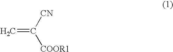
C=C([CN])[COOR1]
